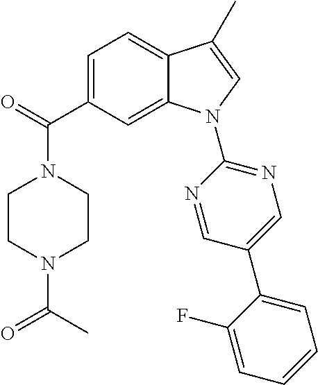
O=C(C1=CC=C2C(=C1)N(C1=NC=C(C3=CC=CC=C3F)C=N1)C=C2C)N1CCN(C(=O)C)CC1
